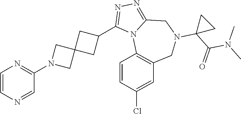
C1=CN=CC(N2CC3(C2)CC(C2=NN=C4N2C2=C(CN(C5(C(N(C)C)=O)CC5)C4)C=C(Cl)C=C2)C3)=N1
